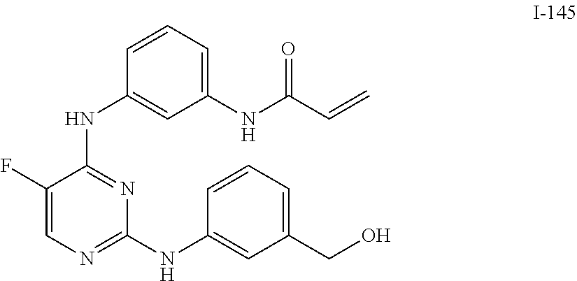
C1(F)=CN=C(NC2=CC(CO)=CC=C2)N=C1NC1=CC(NC(C=C)=O)=CC=C1
